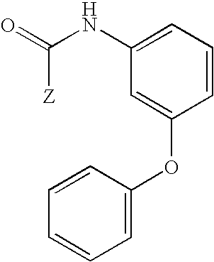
O=C([Z])NC1=CC=CC(OC2=CC=CC=C2)=C1
